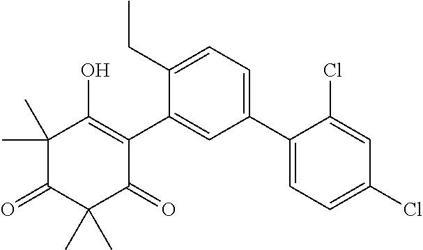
C1(C2=CC=C(Cl)C=C2Cl)=CC=C(CC)C(C2=C(O)C(C)(C)C(=O)C(C)(C)C2=O)=C1
